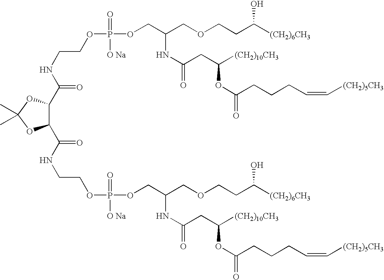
C(=O)(NCCOP(OCC(COCCC([(CH2)6CH3])O)NC(=O)CC([(CH2)10CH3])OC(=O)CCCC=C[(CH2)5CH3])(=O)[O Na])C1C(C(=O)NCCOP(OCC(COCCC([(CH2)6CH3])O)NC(=O)CC([(CH2)10CH3])OC(=O)CCCC=C[(CH2)5CH3])(=O)[O Na])OC(C)(C)O1
